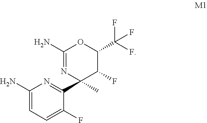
NC1=CC=C(F)C(C2(C)N=C(N)OC(C(F)(F)F)C2F)=N1
